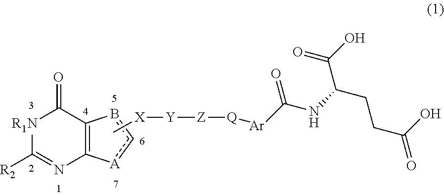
C[X][Y][Z][Q][Ar]C(NC(C(=O)O)CCC(=O)O)=O.[R1N]1C([R2])=NC2=C(C1=O)bc[A]2
